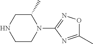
C1C(C)N(C2=NOC(C)=N2)CCN1
